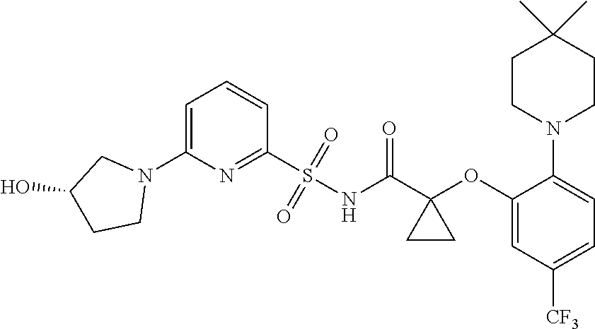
C1(S(NC(C2(OC3=CC([CF3])=CC=C3N3CCC(C)(C)CC3)CC2)=O)(=O)=O)=NC(N2CC(O)CC2)=CC=C1
